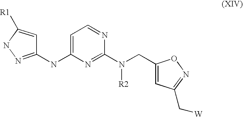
C1=C([R1])NN=C1NC1=CC=NC(N(CC2=CC(C[W])=NO2)[R2])=N1
